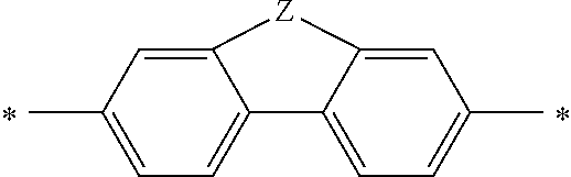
CC1=CC=C2C(=C1)[Z]C1=CC(C)=CC=C21
